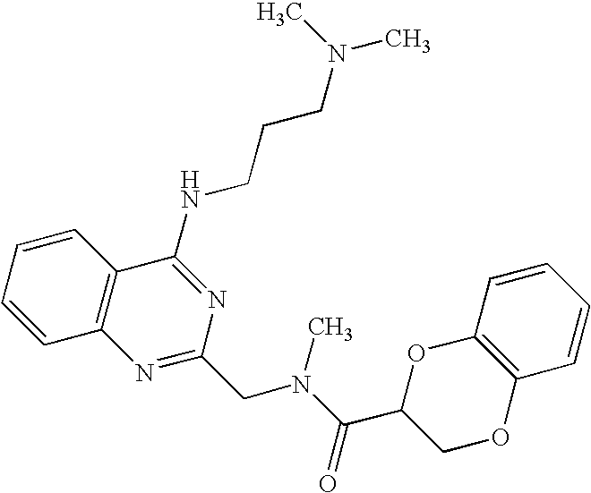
C1=CC=CC2=C1N=C(CN(C(=O)C1COC3=C(O1)C=CC=C3)C)N=C2NCCCN(C)C
